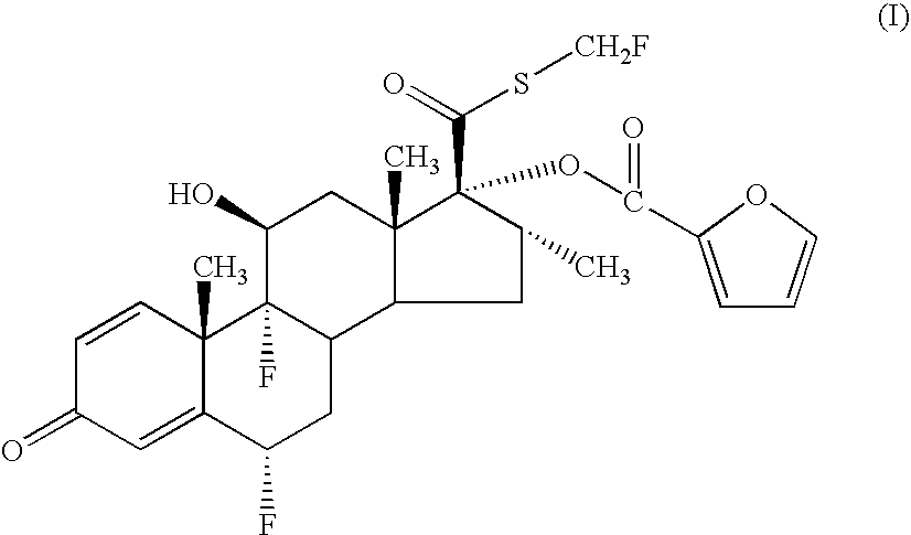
C1=CC2(C)C(=CC1=O)C(F)CC1C2(F)C(O)CC2(C)C(C(=O)S[CH2F])(OC(C3=CC=CO3)=O)C(C)CC12
